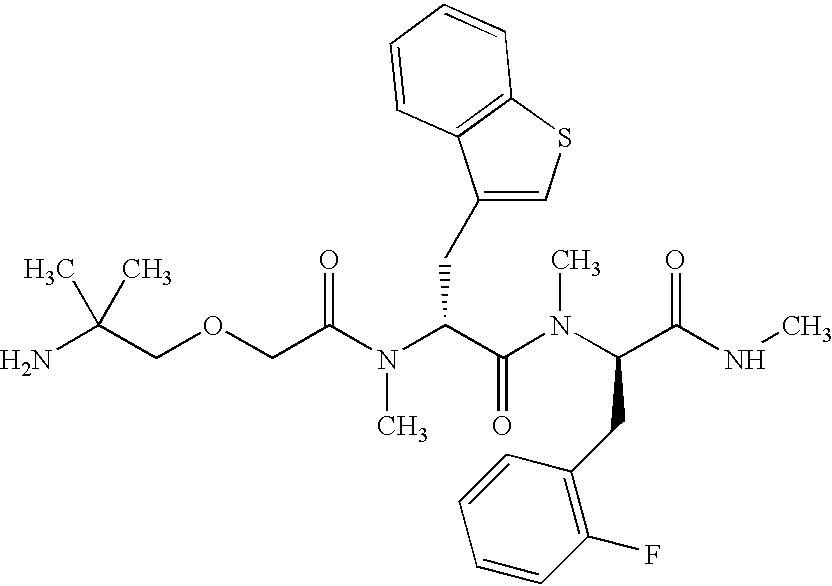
CC(COCC(=O)N(C(C(N(C)C(C(=O)NC)CC1=C(F)C=CC=C1)=O)CC1=CSC2=C1C=CC=C2)C)(N)C
